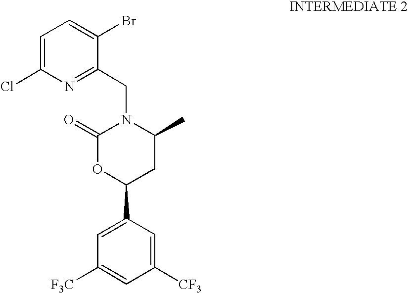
C1=C(Cl)N=C(CN2C(=O)OC(C3=CC([F3C])=CC([CF3])=C3)CC2C)C(Br)=C1
